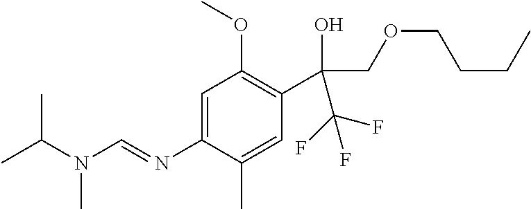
C1=C(N=CN(C(C)C)C)C(C)=CC(C(COCCCC)(C(F)(F)F)O)=C1OC
